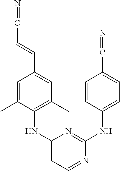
C1(NC2=C(C)C=C(C=CC#N)C=C2C)=CC=NC(NC2=CC=C(C#N)C=C2)=N1
